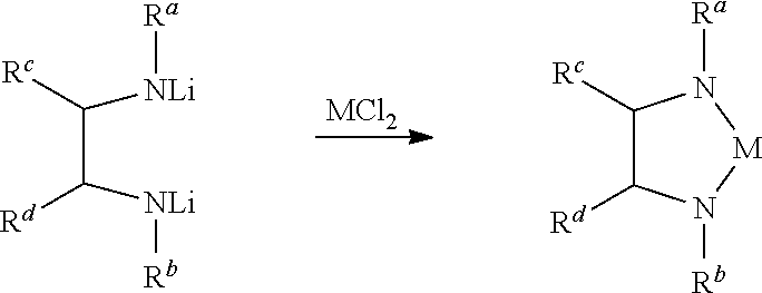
[MCl2].[Ra][NLi]C(C([NLi][Rb])[Rd])[Rc].C1([Rc])C([Rd])N([Rb])[M]N1[Ra]
